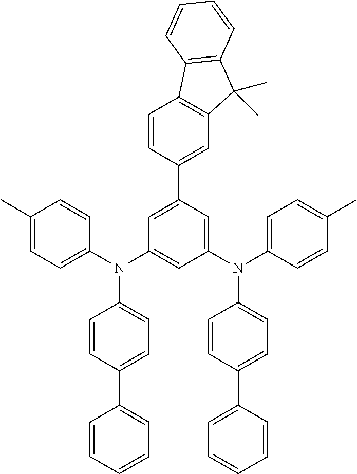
C1(C)=CC=C(N(C2=CC(N(C3=CC=C(C)C=C3)C3=CC=C(C4=CC=CC=C4)C=C3)=CC(C3=CC4=C(C=C3)C3=C(C4(C)C)C=CC=C3)=C2)C2=CC=C(C3=CC=CC=C3)C=C2)C=C1
